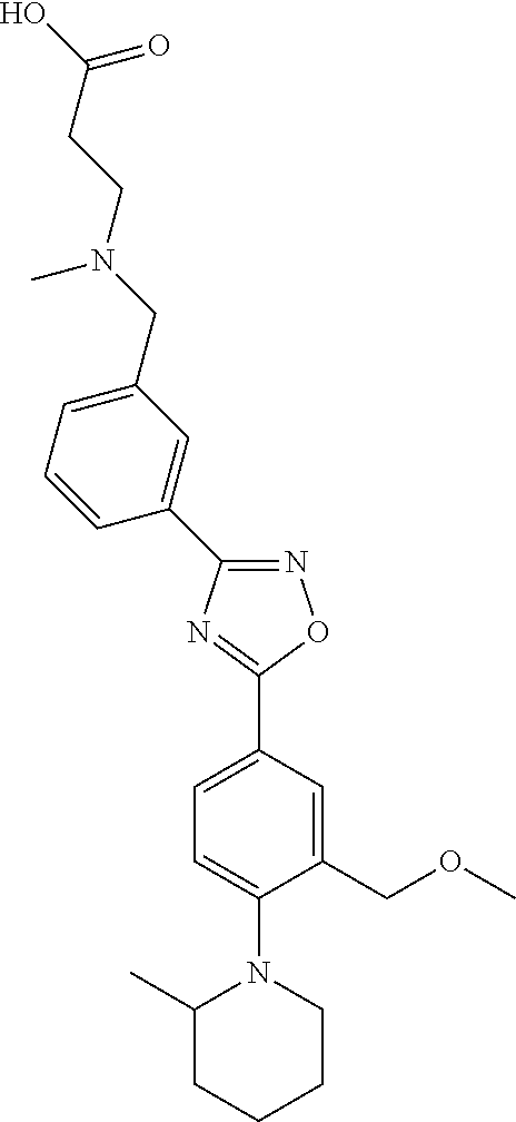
N1=C(C2=CC(CN(C)CCC(=O)O)=CC=C2)N=C(C2=CC=C(N3C(C)CCCC3)C(COC)=C2)O1
